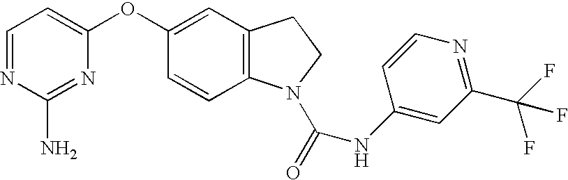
C1=NC(N)=NC(OC2=CC3=C(C=C2)N(C(=O)NC2=CC(C(F)(F)F)=NC=C2)CC3)=C1
